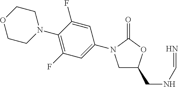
C1C(CNC=N)OC(=O)N1C1=CC(F)=C(N2CCOCC2)C(F)=C1
